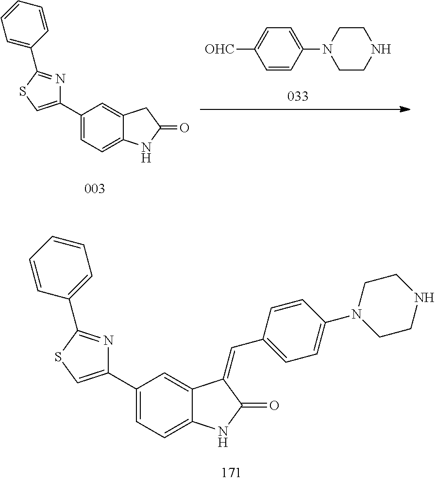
C1=CC(N2CCNCC2)=CC=C1[OHC].C1=C(C2=CSC(C3=CC=CC=C3)=N2)C=C2C(=C1)NC(=O)C2.C1=C(C2=CSC(C3=CC=CC=C3)=N2)C=C2C(=C1)NC(=O)C2=CC1=CC=C(N2CCNCC2)C=C1
